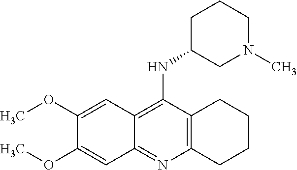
C12=C(N=C3C(=C1NC1CN(C)CCC1)C=C(OC)C(OC)=C3)CCCC2
